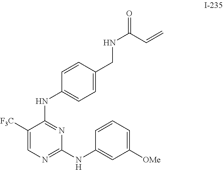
C1([F3C])=CN=C(NC2=CC([OMe])=CC=C2)N=C1NC1=CC=C(CNC(=O)C=C)C=C1
